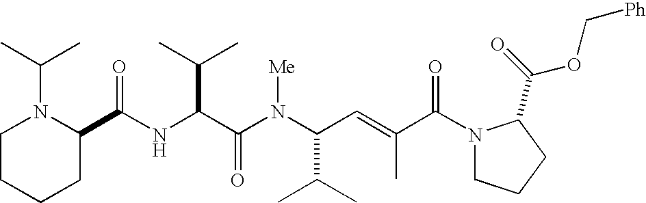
N(C(C(N(C(C(C)C)C=C(C)C(N1CCCC1C(=O)OC[Ph])=O)[Me])=O)C(C)C)C(C1N(C(C)C)CCCC1)=O
